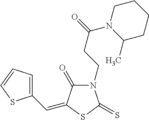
C1(C=C2C(=O)N(CCC(=O)N3C(C)CCCC3)C(=S)S2)=CC=CS1
